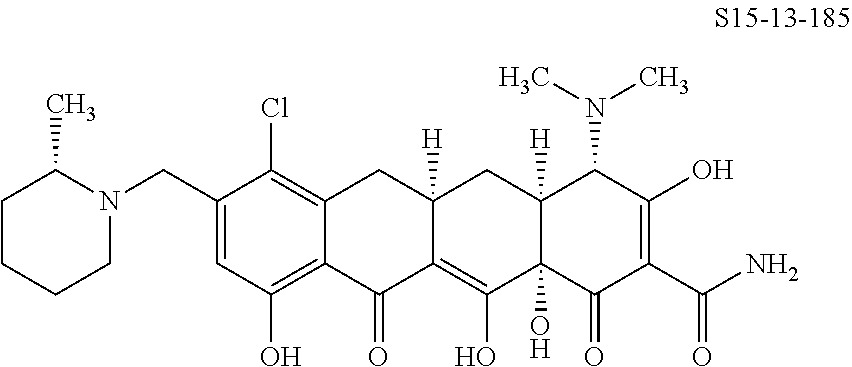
C1(CN2CCCCC2C)=CC(O)=C2C(=C1Cl)CC1([H])C(=C(O)C3(O)C([H])(C1)C(N(C)C)C(O)=C(C(N)=O)C3=O)C2=O
